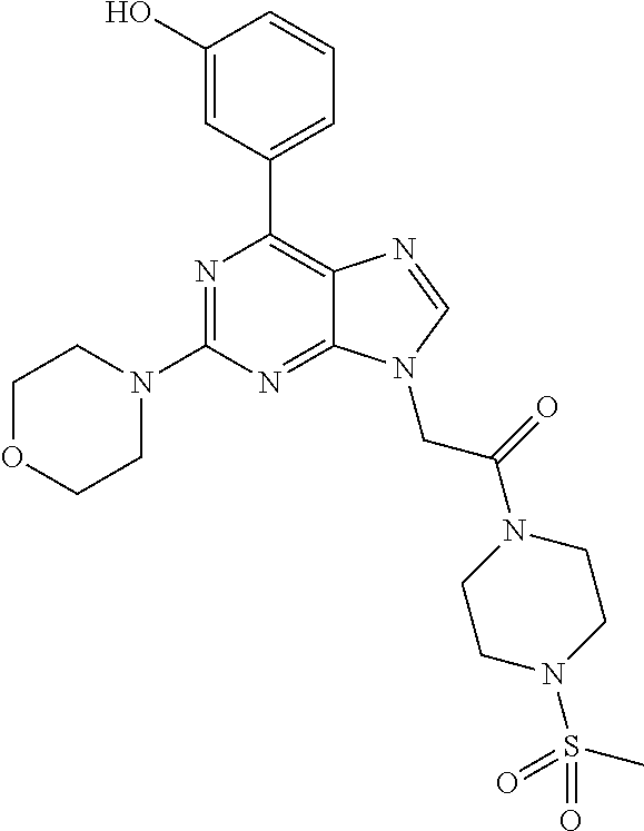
N1=C(N2CCOCC2)N=C2C(=C1C1=CC=CC(O)=C1)N=CN2CC(N1CCN(S(C)(=O)=O)CC1)=O
